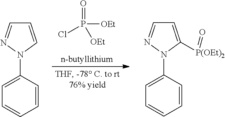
O=P(Cl)([OEt])[OEt].N1(C2=CC=CC=C2)C=CC=N1.N1(C2=CC=CC=C2)C([P(OEt)2]=O)=CC=N1
